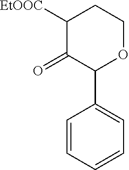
C1CC([EtOOC])C(=O)C(C2=CC=CC=C2)O1
